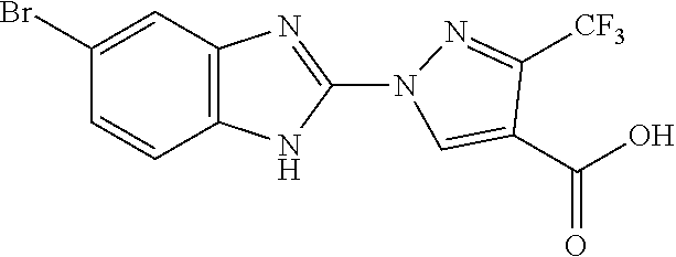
C1(Br)=CC2=C(C=C1)NC(N1N=C([CF3])C(C(=O)O)=C1)=N2
